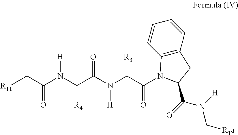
C12=C(C=CC=C1)CC(C(N(C[R1a])[H])=O)N2C(=O)C(N(C(C(N(C(C[R11])=O)[H])[R4])=O)[H])[R3]
